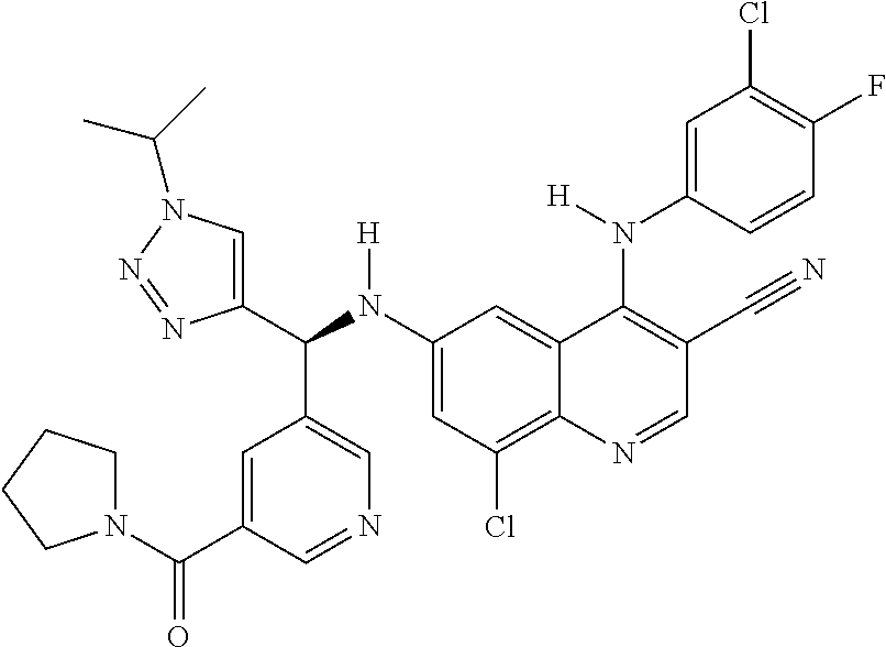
C1(N(C(C2=CN(C(C)C)N=N2)C2=CN=CC(C(N3CCCC3)=O)=C2)[H])=CC(Cl)=C2C(=C1)C(N(C1=CC(Cl)=C(F)C=C1)[H])=C(C#N)C=N2
